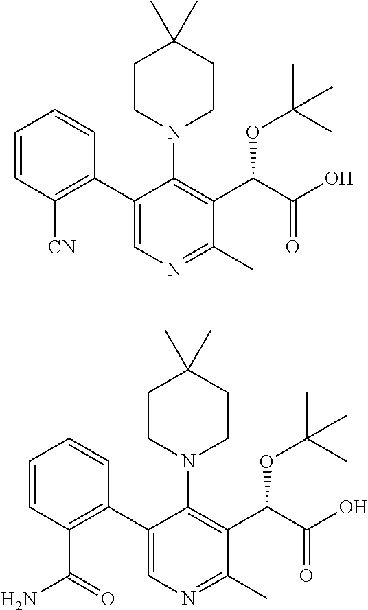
C1=CC([CN])=C(C2=CN=C(C)C(C(C(O)=O)OC(C)(C)C)=C2N2CCC(C)(C)CC2)C=C1.C1=CC(C(=O)N)=C(C2=CN=C(C)C(C(C(O)=O)OC(C)(C)C)=C2N2CCC(C)(C)CC2)C=C1
